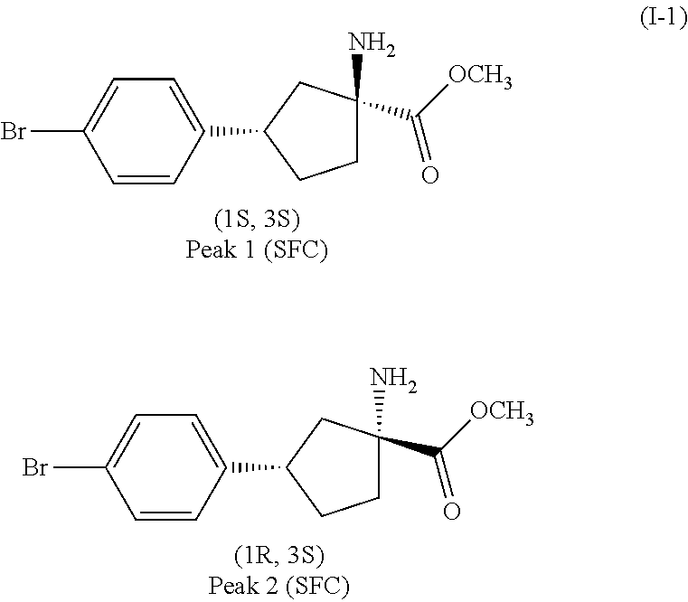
C1=C(Br)C=CC(C2CCC(N)(C([OCH3])=O)C2)=C1.C1=C(Br)C=CC(C2CCC(N)(C([OCH3])=O)C2)=C1
